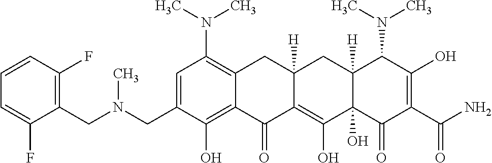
C1=C(CN(CC2=C(F)C=CC=C2F)C)C(O)=C2C(=C1N(C)C)CC1([H])C(=C(O)C3(O)C([H])(C1)C(N(C)C)C(O)=C(C(N)=O)C3=O)C2=O
